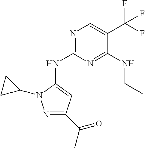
N1=C(NC2=CC(C(=O)C)=NN2C2CC2)N=C(NCC)C(C(F)(F)F)=C1
